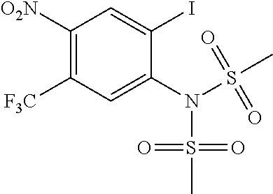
C1([O2N])=C([F3C])C=C(N(S(=O)(=O)C)S(=O)(=O)C)C(I)=C1
